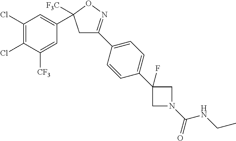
C1(C2([F3C])CC(C3=CC=C(C4(F)CN(C(=O)NCC)C4)C=C3)=NO2)=CC(Cl)=C(Cl)C([CF3])=C1
